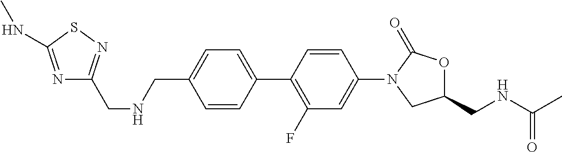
N1=C(NC)SN=C1CNCC1=CC=C(C2=C(F)C=C(N3CC(CNC(C)=O)OC3=O)C=C2)C=C1
